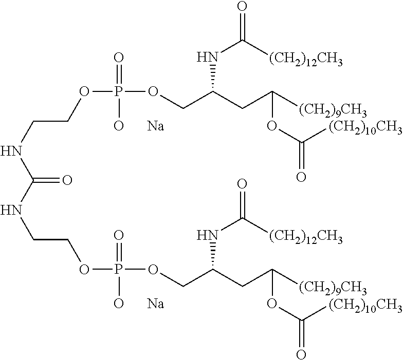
C(NCCOP(OCC(CC([(CH2)9CH3])OC(=O)[(CH2)10CH3])NC(=O)[(CH2)12CH3])(=O)[O      Na])(=O)NCCOP(OCC(CC([(CH2)9CH3])OC(=O)[(CH2)10CH3])NC(=O)[(CH2)12CH3])(=O)[O      Na]
